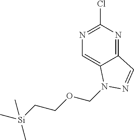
N1=C(Cl)N=C2C(=C1)N(COCC[Si](C)(C)C)N=C2
